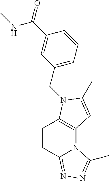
C1=CC2=NN=C(C)N2C2=C1N(CC1=CC=CC(C(=O)NC)=C1)C(C)=C2
